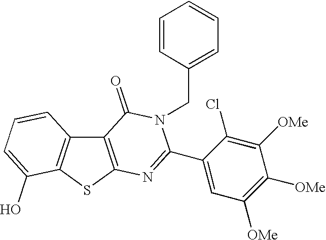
C12=C(SC3=C1C=CC=C3O)N=C(C1=CC([OMe])=C([OMe])C([OMe])=C1Cl)N(CC1=CC=CC=C1)C2=O
